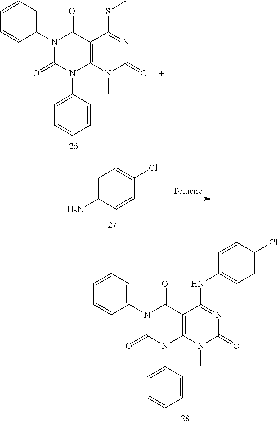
C1(N2C(=O)N(C3=CC=CC=C3)C3=C(C2=O)C(SC)=NC(=O)N3C)=CC=CC=C1.C1=C(N)C=CC(Cl)=C1.C1(N2C(=O)N(C3=CC=CC=C3)C3=C(C2=O)C(NC2=CC=C(Cl)C=C2)=NC(=O)N3C)=CC=CC=C1
